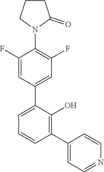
C1=C(C2=C(O)C(C3=CC(F)=C(N4C(=O)CCC4)C(F)=C3)=CC=C2)C=CN=C1
